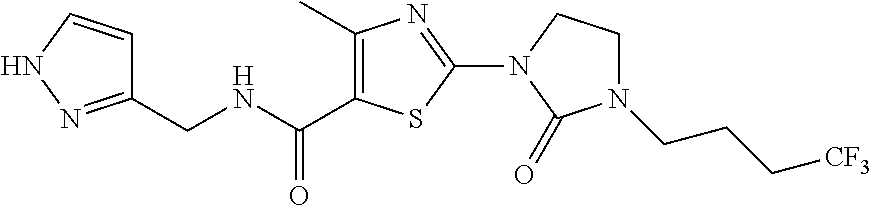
C1(C)=C(C(NCC2=NNC=C2)=O)SC(N2C(=O)N(CCC[CF3])CC2)=N1
